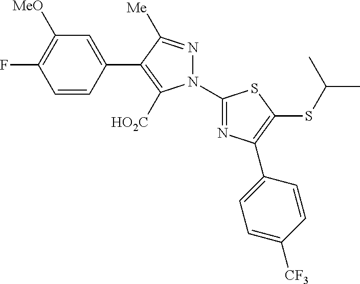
C1=CC(C2=C([HO2C])N(C3=NC(C4=CC=C([CF3])C=C4)=C(SC(C)C)S3)N=C2[Me])=CC([MeO])=C1F
